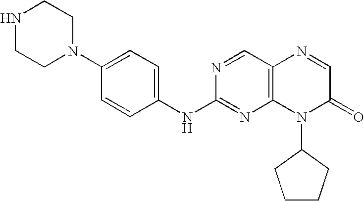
C1=CC(NC2=NC3=C(C=N2)N=CC(=O)N3C2CCCC2)=CC=C1N1CCNCC1
